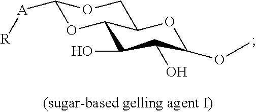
[A](C1OC2C(O)C(O)C(OC)OC2CO1)[R]
